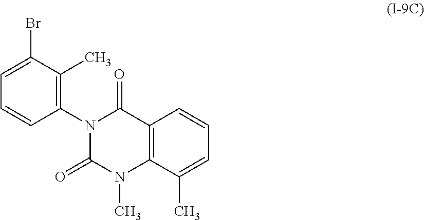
C1=C(Br)C(C)=C(N2C(=O)C3=C(C(C)=CC=C3)N(C)C2=O)C=C1
